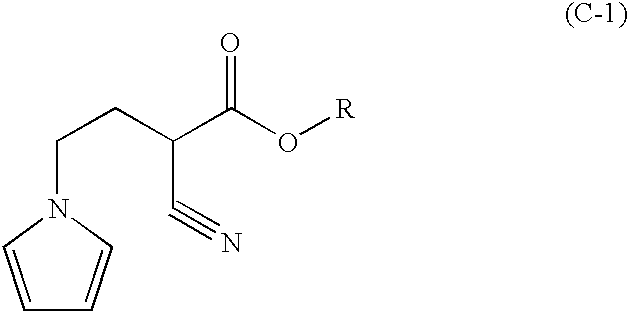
C1=CN(CCC(C(O[R])=O)C#N)C=C1
